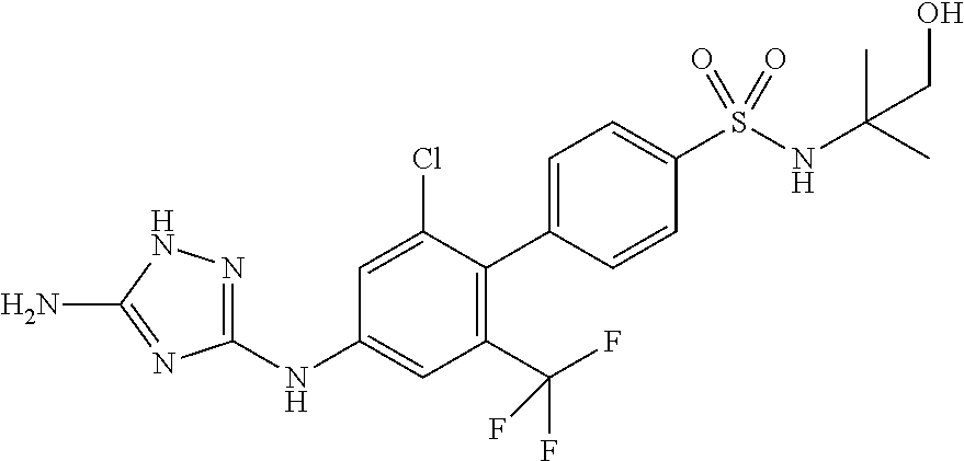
C1(NC2=CC(C(F)(F)F)=C(C3=CC=C(S(NC(C)(C)CO)(=O)=O)C=C3)C(Cl)=C2)=NNC(N)=N1
